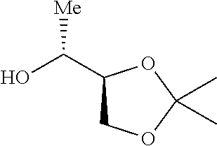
C1(C(O)[Me])COC(C)(C)O1
